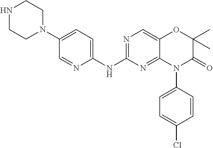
C1(NC2=NC=C3C(=N2)N(C2=CC=C(Cl)C=C2)C(=O)C(C)(C)O3)=CC=C(N2CCNCC2)C=N1
